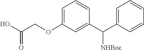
C1=C(OCC(O)=O)C=C(C([NHBoc])C2=CC=CC=C2)C=C1
